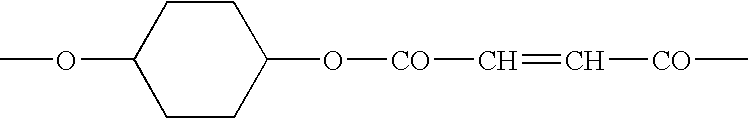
COC1CCC(O[CO]C=C[CO]C)CC1
